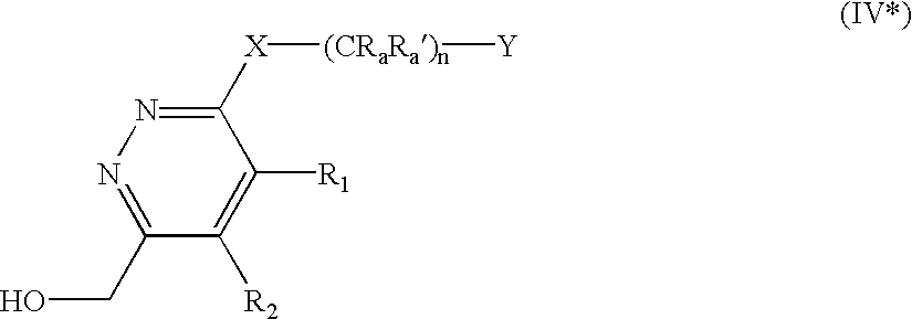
C1([R2])=C([R1])C([X][(CRaRa)n][Y])=NN=C1CO
